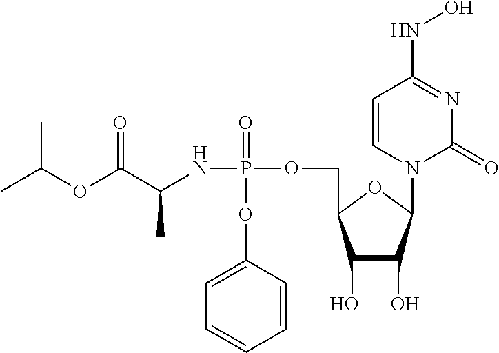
C1(O)C(O)C(N2C(=O)N=C(NO)C=C2)OC1COP(=O)(OC1=CC=CC=C1)NC(C(OC(C)C)=O)C
